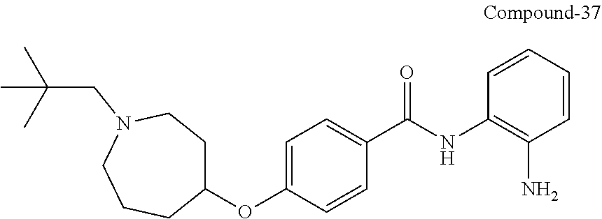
C1(OC2=CC=C(C(=O)NC3=C(N)C=CC=C3)C=C2)CCN(CC(C)(C)C)CCC1
